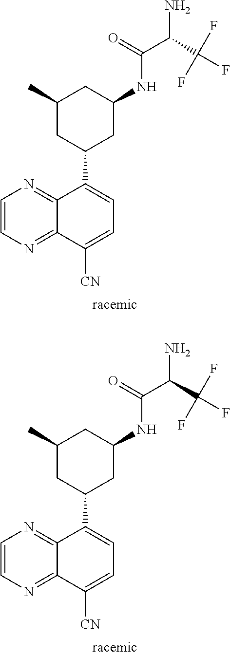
C1=CN=C2C(=N1)C(C1CC(C)CC(NC(C(C(F)(F)F)N)=O)C1)=CC=C2[CN].C1=CN=C2C(=N1)C(C1CC(C)CC(NC(C(C(F)(F)F)N)=O)C1)=CC=C2[CN]
